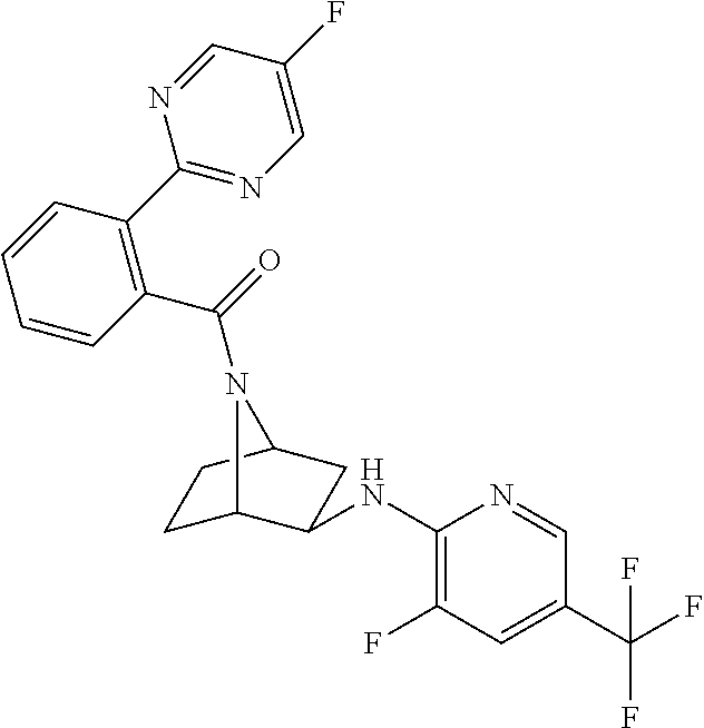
C1C2C(NC3=C(F)C=C(C(F)(F)F)C=N3)CC(C1)N2C(=O)C1=C(C2=NC=C(F)C=N2)C=CC=C1
